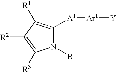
N1(B)C([A1][Ar1][Y])=C([R1])C([R2])=C1[R3]
